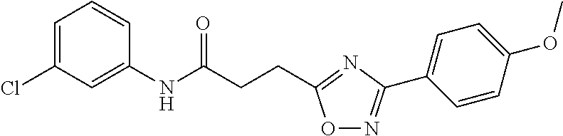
C1=C(Cl)C=C(NC(CCC2=NC(C3=CC=C(OC)C=C3)=NO2)=O)C=C1
